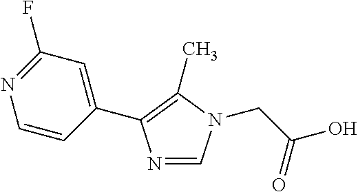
N1=CN(CC(O)=O)C(C)=C1C1=CC(F)=NC=C1
